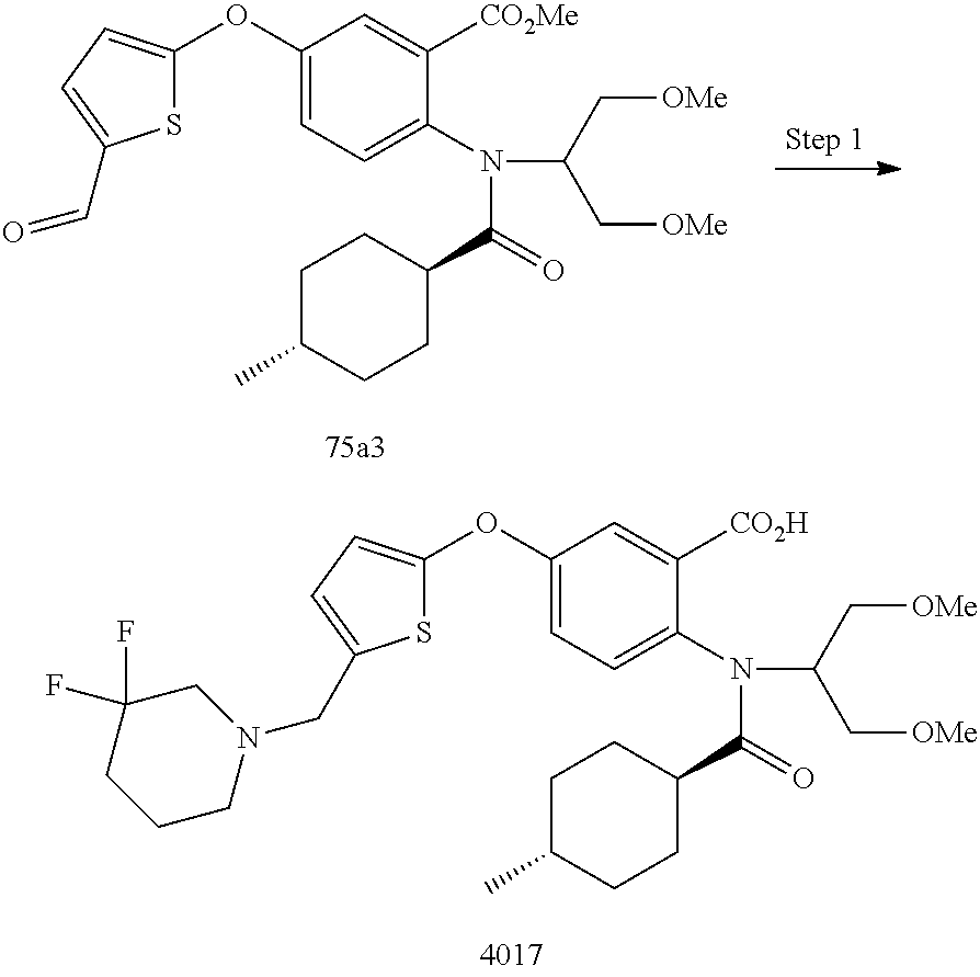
C1(OC2=CC=C(C=O)S2)=CC=C(N(C(=O)C2CCC(C)CC2)C(C[OMe])C[OMe])C([CO2Me])=C1.C1(OC2=CC=C(CN3CC(F)(F)CCC3)S2)=CC=C(N(C(=O)C2CCC(C)CC2)C(C[OMe])C[OMe])C([CO2H])=C1
